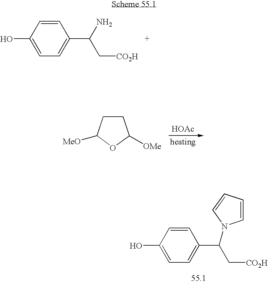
C1(O)=CC=C(C(N)C[CO2H])C=C1.C1CC([OMe])OC1[MeO].[HOAc].C1(O)=CC=C(C(C[CO2H])N2C=CC=C2)C=C1
